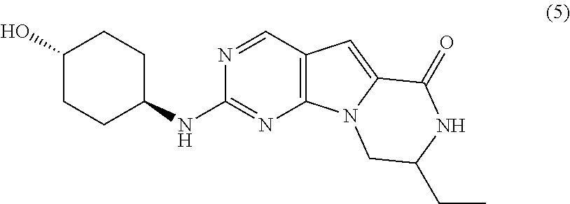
C1(O)CCC(NC2=NC3=C(C=N2)C=C2N3CC(CC)NC2=O)CC1
